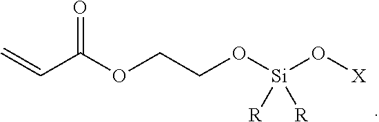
C(C(OCCO[Si](O[X])([R])[R])=O)=C
